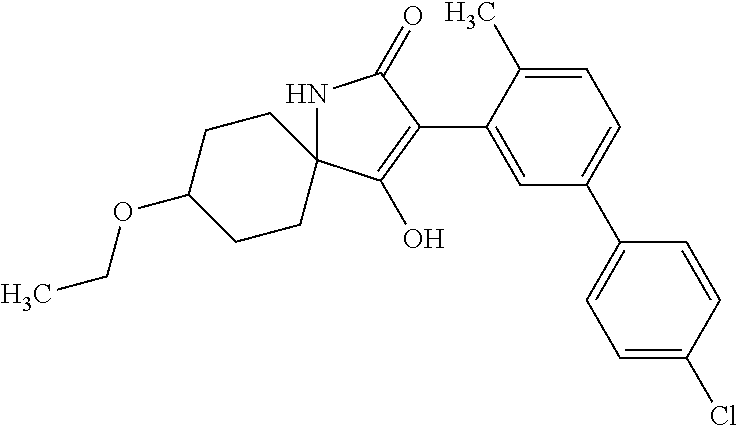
N1C2(C(O)=C(C3=CC(C4=CC=C(Cl)C=C4)=CC=C3C)C1=O)CCC(OCC)CC2
